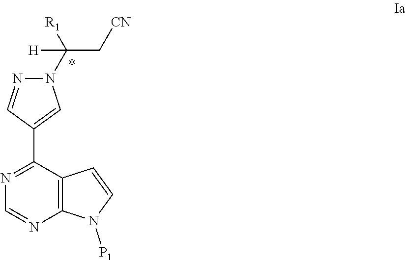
C12=C(C(C3=CN(C([R1])(C[CN])[H])N=C3)=NC=N1)C=CN2[P1]
